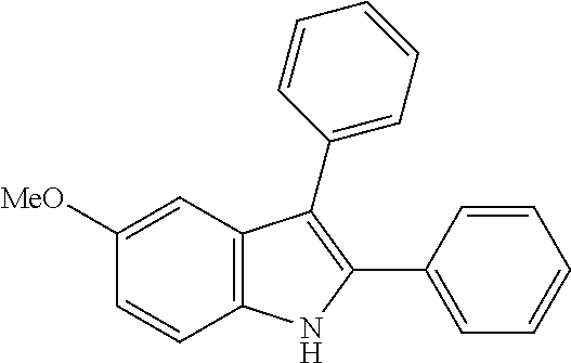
C1([MeO])=CC2=C(C=C1)NC(C1=CC=CC=C1)=C2C1=CC=CC=C1
